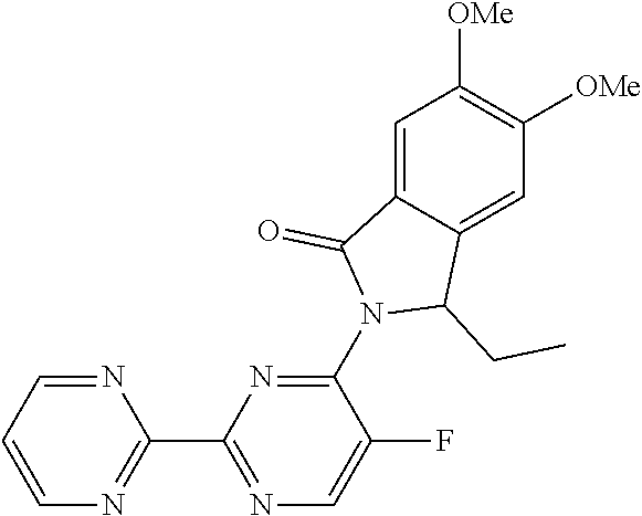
C1=C2C(=CC([OMe])=C1[OMe])C(CC)N(C1=NC(C3=NC=CC=N3)=NC=C1F)C2=O
